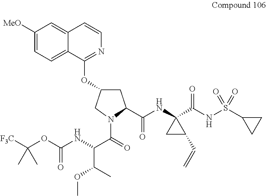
C1C(OC2=NC=CC3=CC([MeO])=CC=C23)CN(C(=O)C(NC(OC([F3C])(C)C)=O)C(C)OC)C1C(NC1(C(NS(C2CC2)(=O)=O)=O)CC1C=C)=O
